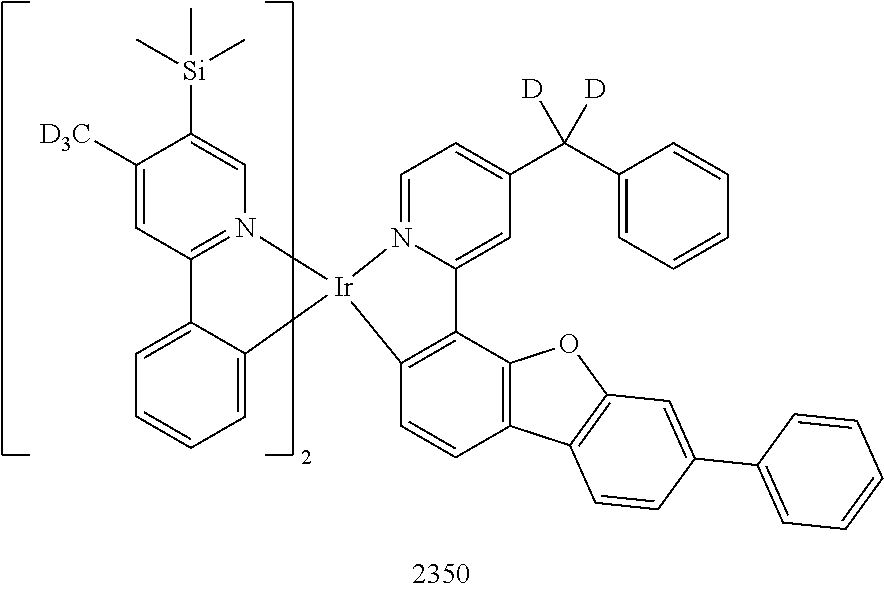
C1(C(C2=CC=CC=C2)([D])[D])=CC=N2C(=C1)C1=C([Ir]23N2=C(C=C([D3C])C([Si](C)(C)C)=C2)C2=CC=CC=C23)C=CC2=C1OC1=C2C=CC(C2=CC=CC=C2)=C1
